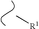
C[R1]
